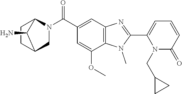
C1(C2=NC3=C(N2C)C(OC)=CC(C(N2CC4CCC2C4N)=O)=C3)=CC=CC(=O)N1CC1CC1
